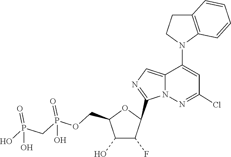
C1(C2C(F)C(O)C(COP(=O)(O)CP(=O)(O)O)O2)=NC=C2C(N3C4=C(CC3)C=CC=C4)=CC(Cl)=NN12
